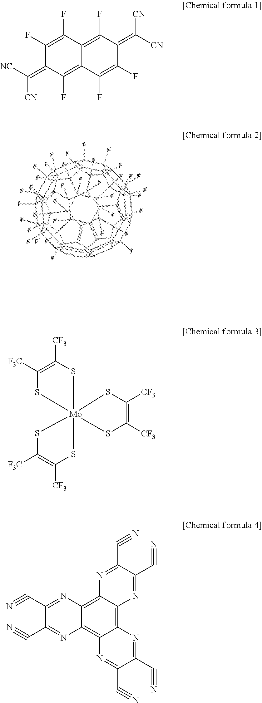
C1(F)=C(F)C2=C(F)C(=C([CN])[CN])C(F)=C(F)C2=C(F)C1=C([NC])[CN].C1([F3C])=C([CF3])S[Mo]23(S1)(SC([F3C])=C([CF3])S2)SC([CF3])=C([CF3])S3.N#CC1=NC2=C3C(=C4C(=C2N=C1C#N)N=C(C#N)C(C#N)=N4)N=C(C#N)C(C#N)=N3
